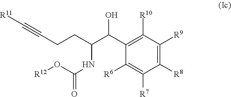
C1(C(O)C(NC(O[R12])=O)CCC#C[R11])=C([R10])C([R9])=C([R8])C([R7])=C1[R6]
